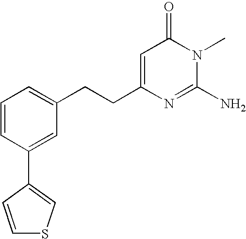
C1=CC(C2=CSC=C2)=CC(CCC2=CC(=O)N(C)C(N)=N2)=C1
